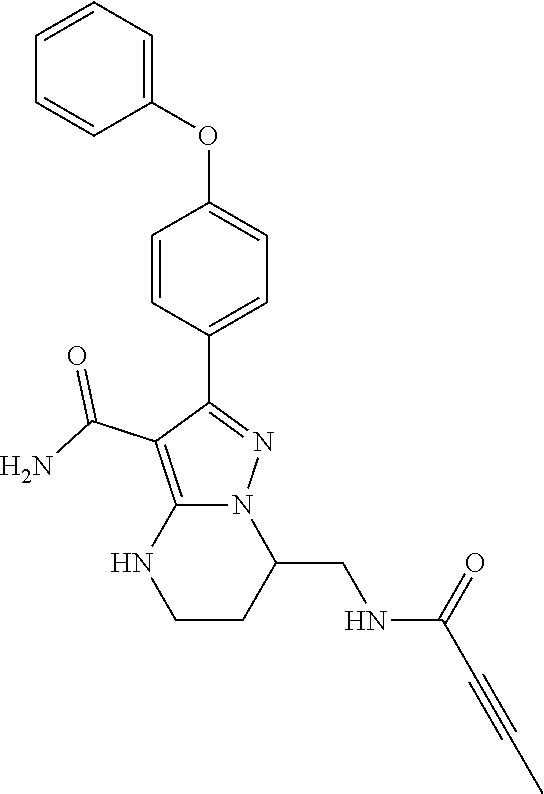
C1=CC(C2=NN3C(=C2C(N)=O)NCCC3CNC(C#CC)=O)=CC=C1OC1=CC=CC=C1
